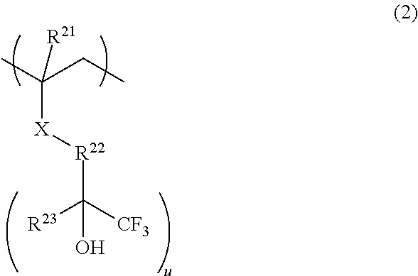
[R23]C([CF3])([R22][X]C(CC)(C)[R21])O
